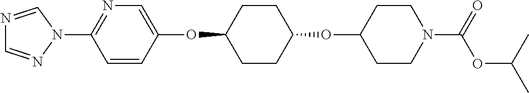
C1=CC(OC2CCC(OC3CCN(C(OC(C)C)=O)CC3)CC2)=CN=C1N1C=NC=N1
